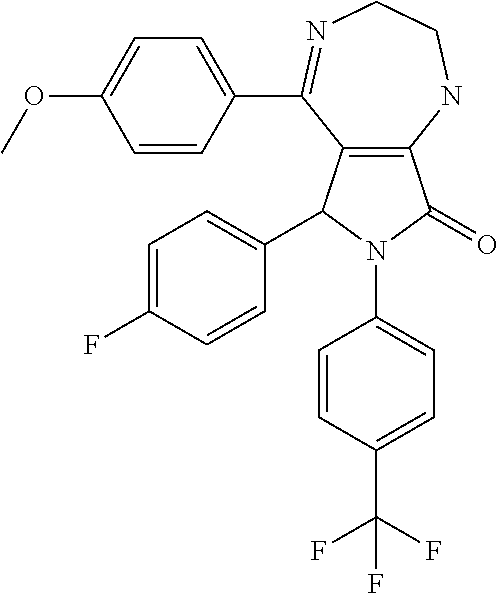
C12=C(C(C3=CC=C(OC)C=C3)=NCCN1)C(C1=CC=C(F)C=C1)N(C1=CC=C(C(F)(F)F)C=C1)C2=O
